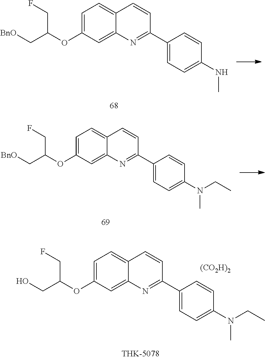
C1=C(OC(C[BnO])CF)C=C2C(=C1)C=CC(C1=CC=C(NC)C=C1)=N2.C1=C(OC(C[BnO])CF)C=C2C(=C1)C=CC(C1=CC=C(N(C)CC)C=C1)=N2.C1=C(OC(CO)CF)C=C2C(=C1)C=CC(C1=CC=C(N(C)CC)C=C1)=N2.[(CO2H)2]
